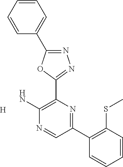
[H].NC1=C(C2=NN=C(C3=CC=CC=C3)O2)N=C(C2=C(SC)C=CC=C2)C=N1
